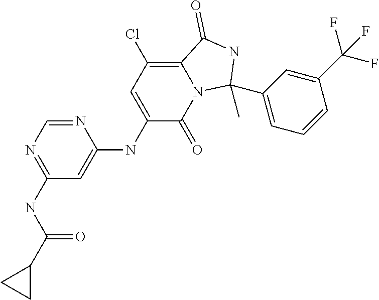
N1=CN=C(NC(C2CC2)=O)C=C1NC1=CC(Cl)=C2N(C1=O)C(C)(C1=CC=CC(C(F)(F)F)=C1)NC2=O
